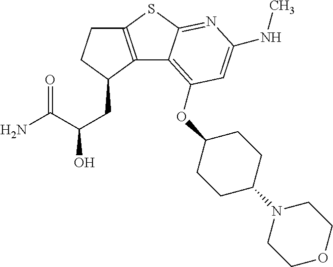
C12=C(C(CC(O)C(N)=O)CC1)C1=C(OC3CCC(N4CCOCC4)CC3)C=C(NC)N=C1S2
